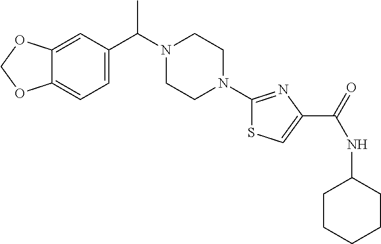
C12=CC(C(N3CCN(C4=NC(C(NC5CCCCC5)=O)=CS4)CC3)C)=CC=C1OCO2
